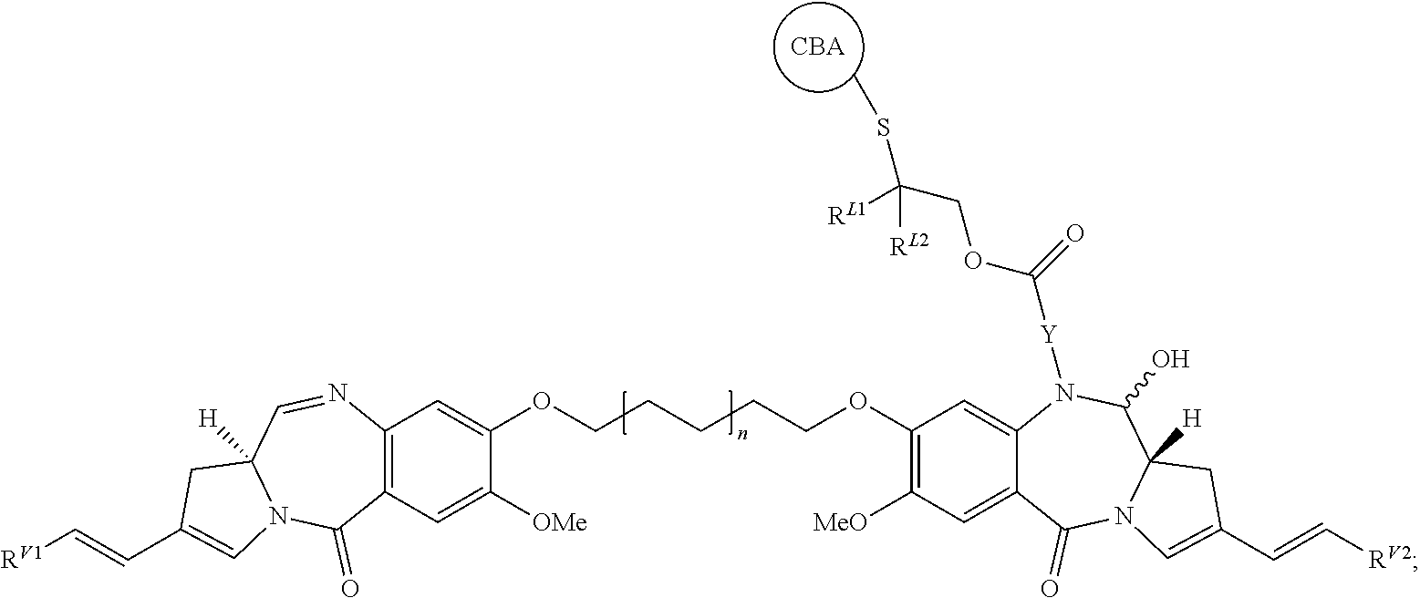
C12=C(C=C([OMe])C(OCCCCCOC3=C([MeO])C=C4C(=C3)N([Y]C(OCC(SC)([RL1])[RL2])=O)C(O)C3([H])N(C4=O)C=C(C=C[RV2])C3)=C1)C(=O)N1C([H])(C=N2)CC(C=C[RV1])=C1.[CBA]
